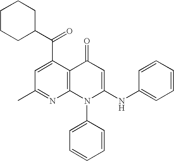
C1(C)=NC2=C(C(C(C3CCCCC3)=O)=C1)C(=O)C=C(NC1=CC=CC=C1)N2C1=CC=CC=C1
